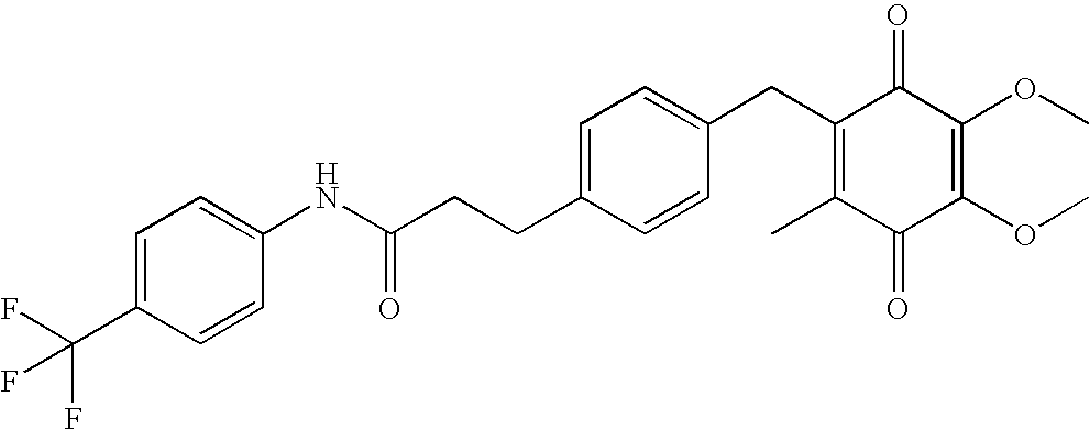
C1(=O)C(C)=C(CC2=CC=C(CCC(=O)NC3=CC=C(C(F)(F)F)C=C3)C=C2)C(=O)C(OC)=C1OC
